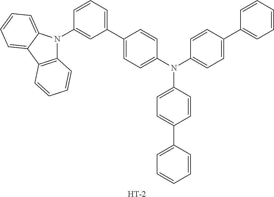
C12=C(C3=CC=CC=C3N1C1=CC(C3=CC=C(N(C4=CC=C(C5=CC=CC=C5)C=C4)C4=CC=C(C5=CC=CC=C5)C=C4)C=C3)=CC=C1)C=CC=C2.[H]
